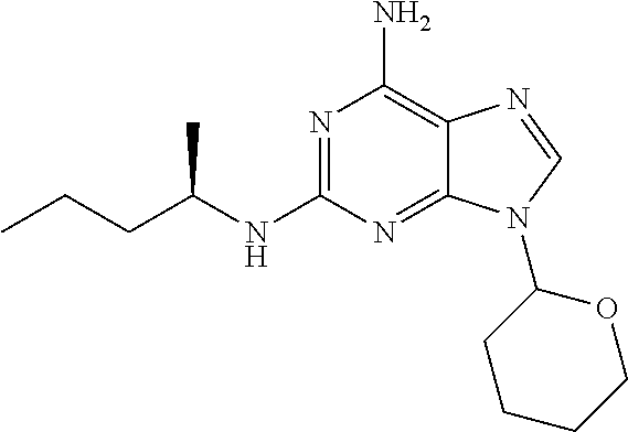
N1=C(NC(C)CCC)N=C2C(=C1N)N=CN2C1CCCCO1
